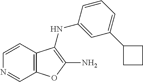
C1=NC=CC2=C1OC(N)=C2NC1=CC(C2CCC2)=CC=C1
